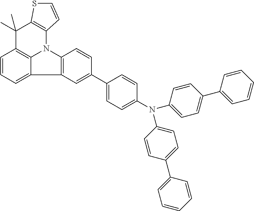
C1=CC=C2C3=C1C(C)(C)C1=C(N3C3=C2C=C(C2=CC=C(N(C4=CC=C(C5=CC=CC=C5)C=C4)C4=CC=C(C5=CC=CC=C5)C=C4)C=C2)C=C3)C=CS1
